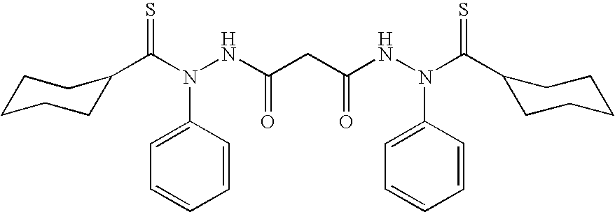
C(N(NC(CC(NN(C(=S)C1CCCCC1)C1=CC=CC=C1)=O)=O)C1=CC=CC=C1)(=S)C1CCCCC1
